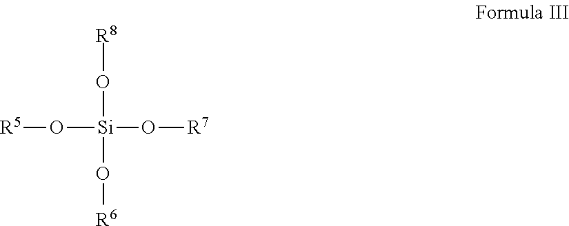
[R5]O[Si](O[R8])(O[R6])O[R7]
